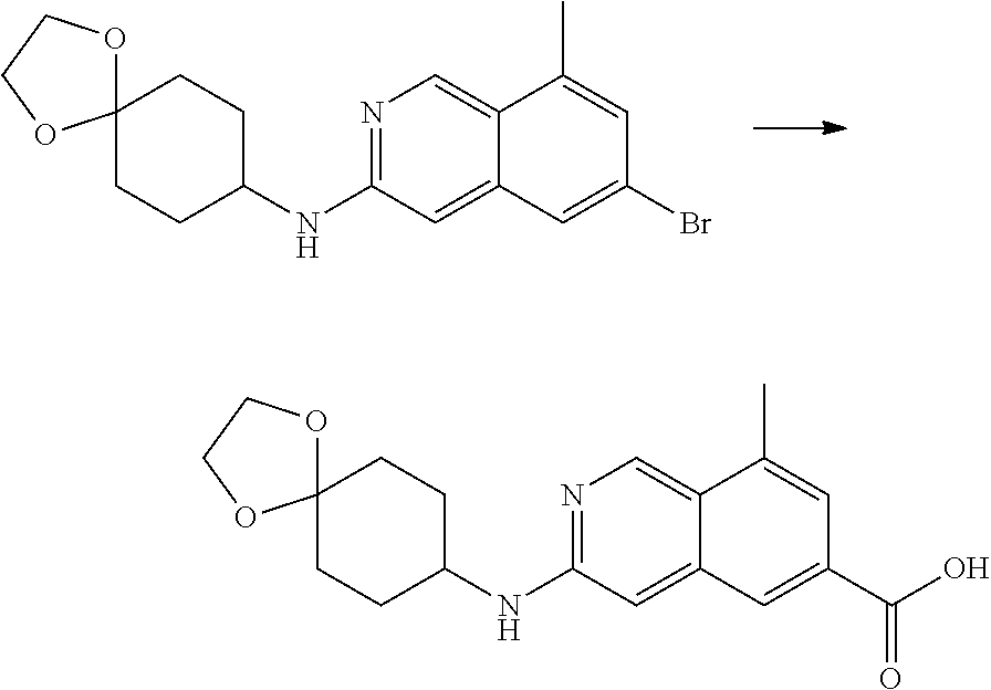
N1=C(NC2CCC3(CC2)OCCO3)C=C2C(=C1)C(C)=CC(Br)=C2.N1=C(NC2CCC3(CC2)OCCO3)C=C2C(=C1)C(C)=CC(C(O)=O)=C2
